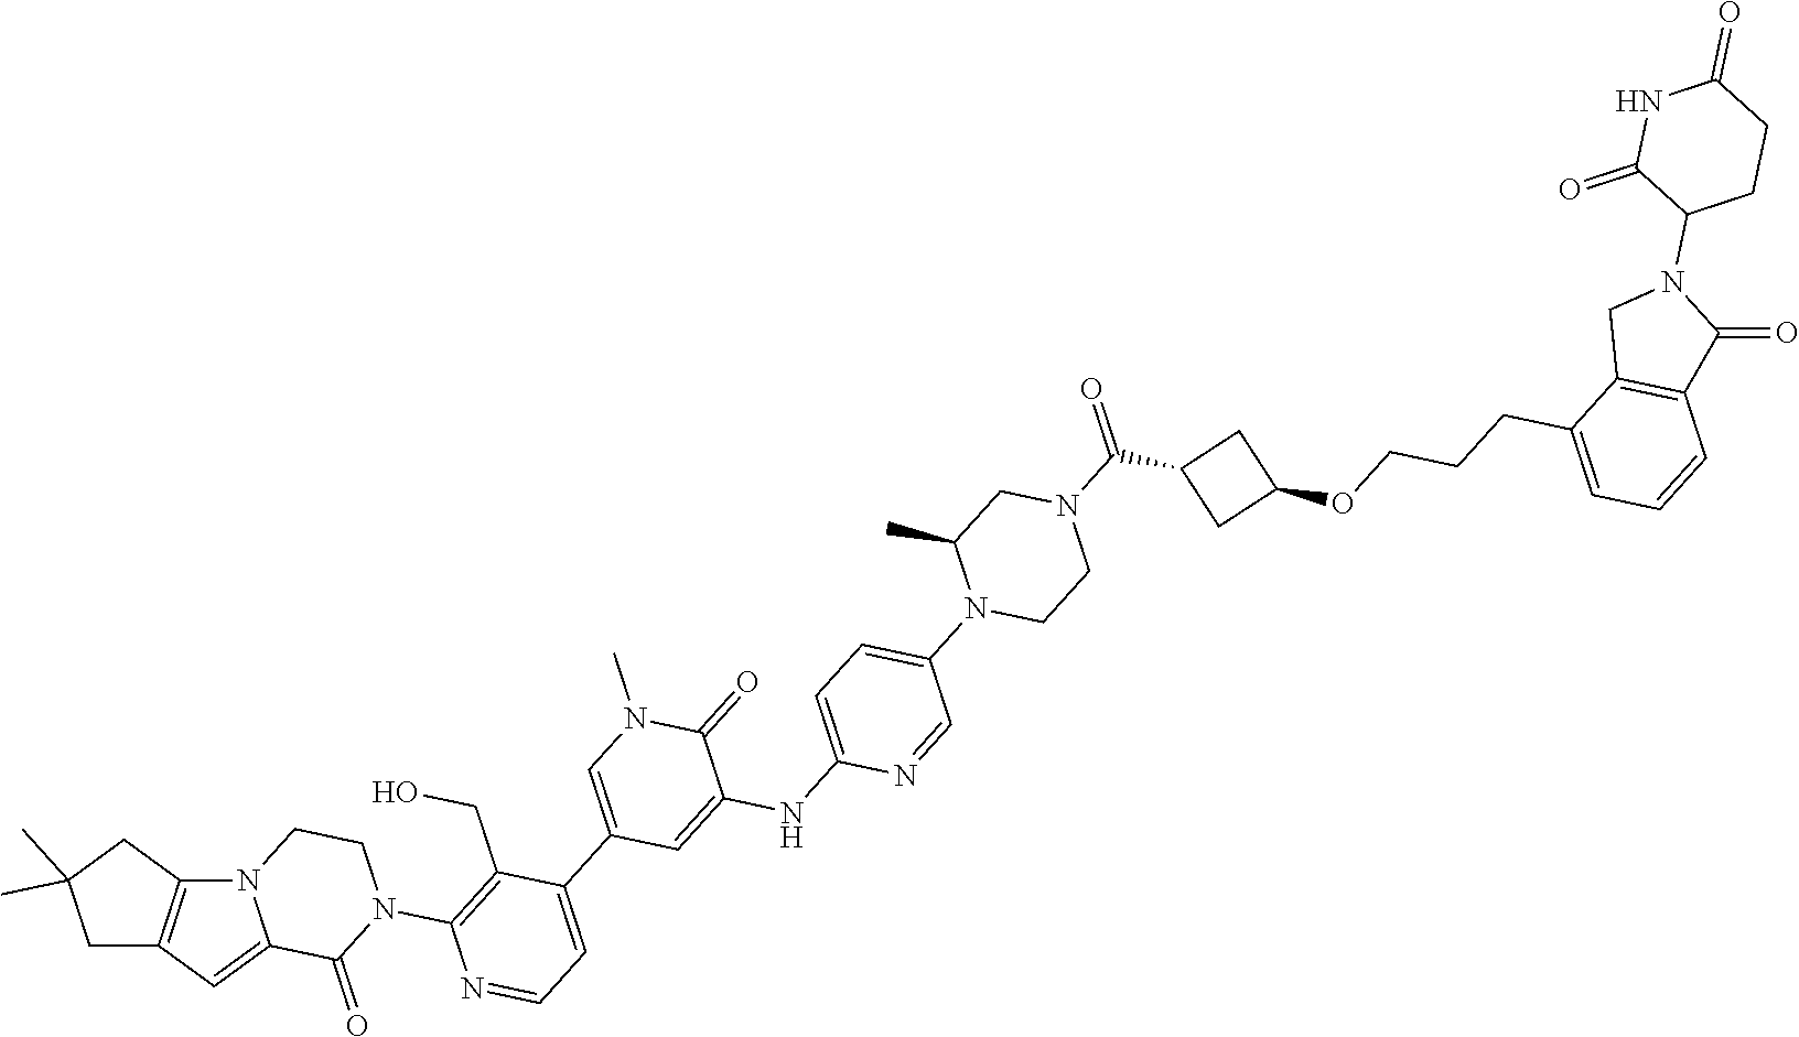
C12=CC3=C(CC(C)(C)C3)N1CCN(C1=C(CO)C(C3=CN(C)C(=O)C(NC4=CC=C(N5C(C)CN(C(=O)C6CC(OCCCC7=CC=CC8=C7CN(C7C(=O)NC(=O)CC7)C8=O)C6)CC5)C=N4)=C3)=CC=N1)C2=O
